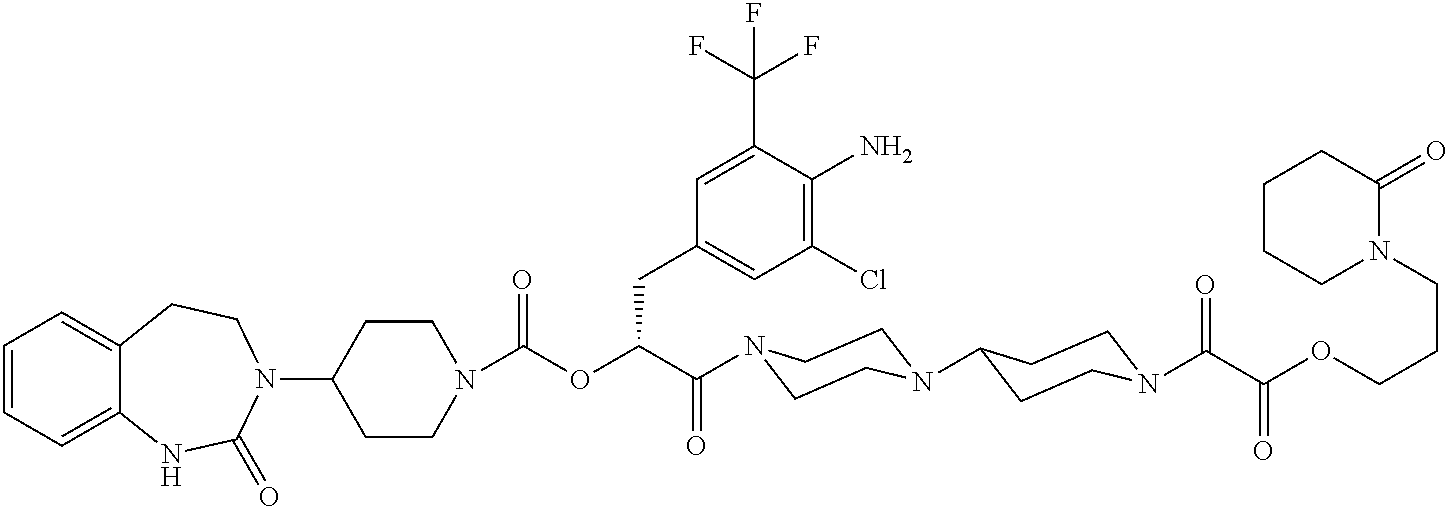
C1=CC=C2C(=C1)CCN(C1CCN(C(OC(C(=O)N3CCN(C4CCN(C(=O)C(OCCCN5C(=O)CCCC5)=O)CC4)CC3)CC3=CC(Cl)=C(N)C(C(F)(F)F)=C3)=O)CC1)C(=O)N2
